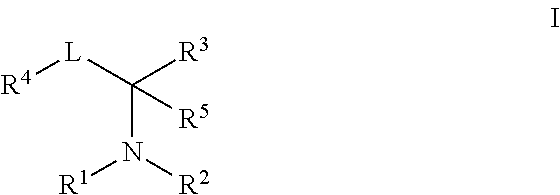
[R4][L]C([R3])(N([R2])[R1])[R5]
